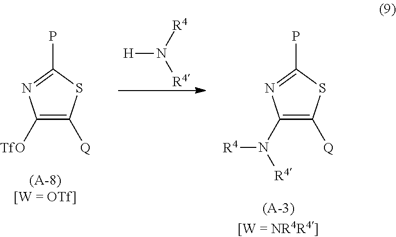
C1(N([R4])[R4])=C([Q])SC(P)=N1.C1([TfO])=C([Q])SC(P)=N1.[H]N([R4])[R4]
